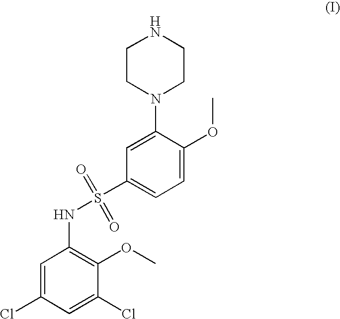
C1=C(Cl)C=C(Cl)C(OC)=C1NS(C1=CC=C(OC)C(N2CCNCC2)=C1)(=O)=O
